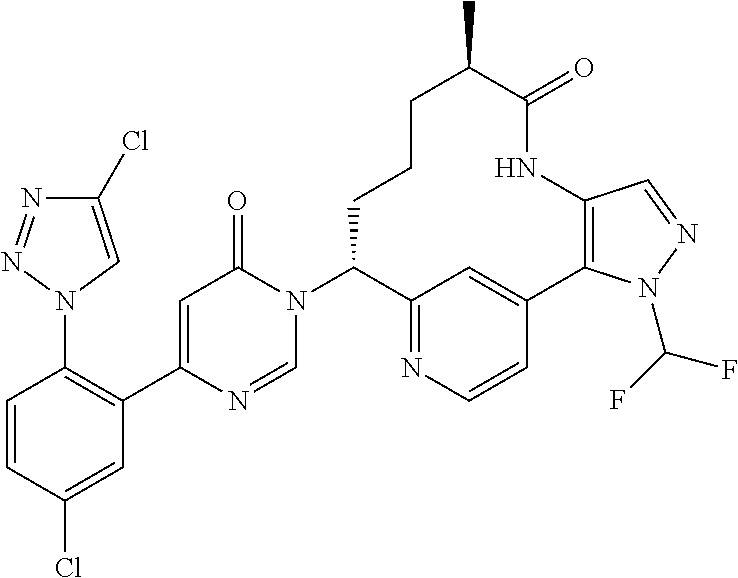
C1(Cl)=CN(C2=C(C3=CC(=O)N(C4C5=NC=CC(=C5)C5=C(C=NN5C(F)F)NC(=O)C(C)CCC4)C=N3)C=C(Cl)C=C2)N=N1
